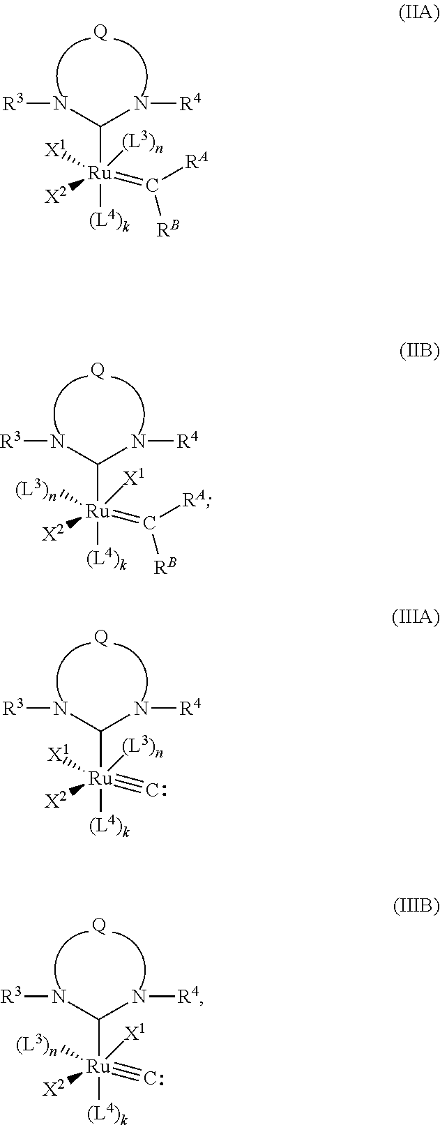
[Q].C(N[R3])(N[R4])[Ru]([(L4)k])([(L3)n])(=C([RB])[RA])([X1])[X2].[Q].C(N[R3])(N[R4])[Ru]([(L4)k])([X1])(=C([RB])[RA])([(L3)n])[X2].[Q].C(N[R3])(N[R4])[Ru]([(L4)k])([(L3)n])(#C)([X1])[X2].[Q].C(N[R3])(N[R4])[Ru]([(L4)k])([X1])(#C)([(L3)n])[X2]
